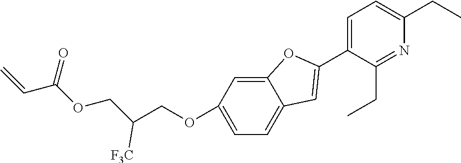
C12=CC(OCC(COC(C=C)=O)[F3C])=CC=C1C=C(C1=CC=C(CC)N=C1CC)O2
